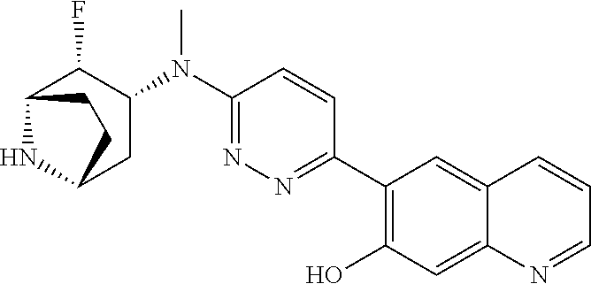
C1(N(C2=NN=C(C3=C(O)C=C4C(=C3)C=CC=N4)C=C2)C)C(F)C2NC(C1)CC2
